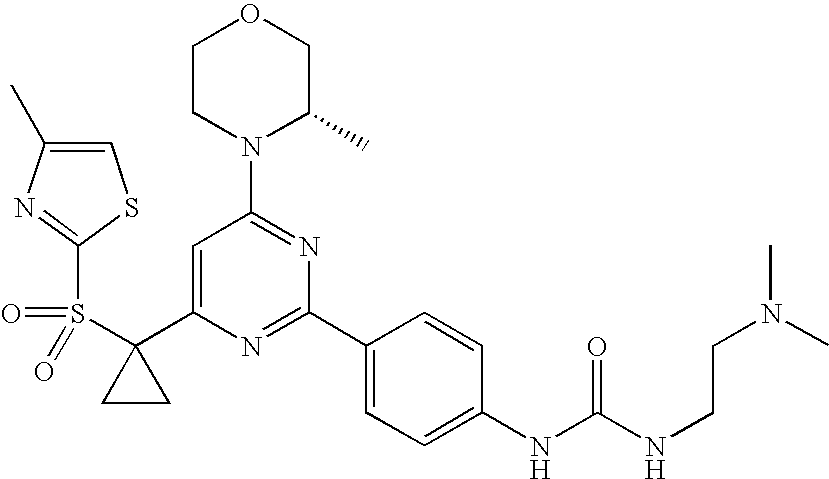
C1(C2=CC(N3C(C)COCC3)=NC(C3=CC=C(NC(=O)NCCN(C)C)C=C3)=N2)(S(=O)(=O)C2=NC(C)=CS2)CC1
